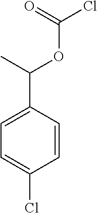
C1=CC(C(OC(Cl)=O)C)=CC=C1Cl
